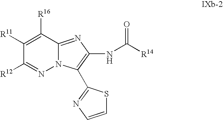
C1([R12])=NN2C(=NC(NC([R14])=O)=C2C2=NC=CS2)C([R16])=C1[R11]
